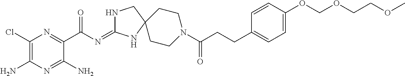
C1(Cl)=C(N)N=C(N)C(C(N=C2NCC3(N2)CCN(C(=O)CCC2=CC=C(OCOCCOC)C=C2)CC3)=O)=N1
